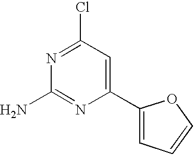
N1=C(Cl)C=C(C2=CC=CO2)N=C1N
